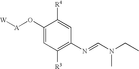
C1(O[A][W])=CC([R3])=C(N=CN(CC)C)C=C1[R4]
